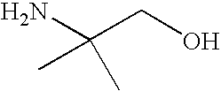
NC(C)(CO)C
